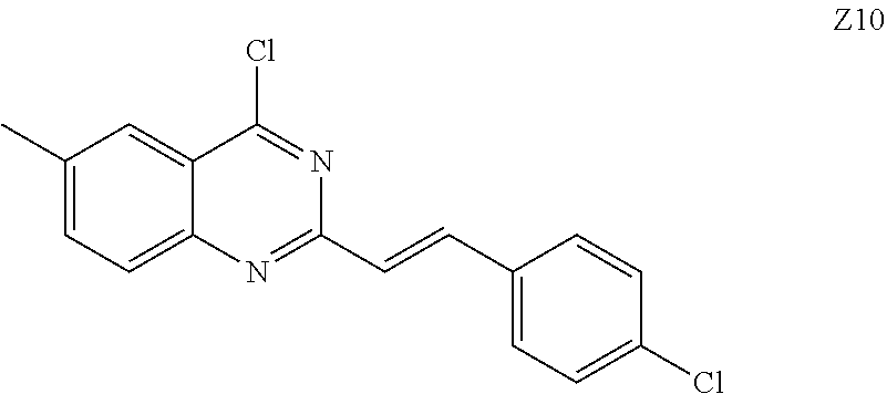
C(C1=CC=C(Cl)C=C1)=CC1=NC2=CC=C(C)C=C2C(Cl)=N1
